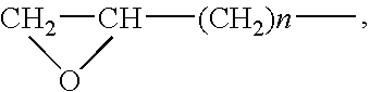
C1([(CH2)n]C)CO1
